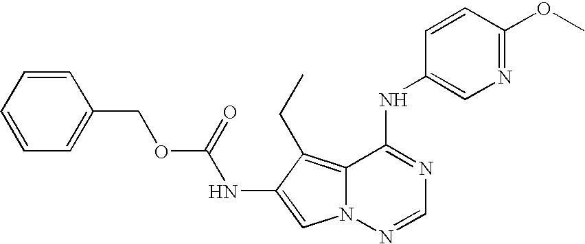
C12=C(CC)C(NC(OCC3=CC=CC=C3)=O)=CN1N=CN=C2NC1=CN=C(OC)C=C1
